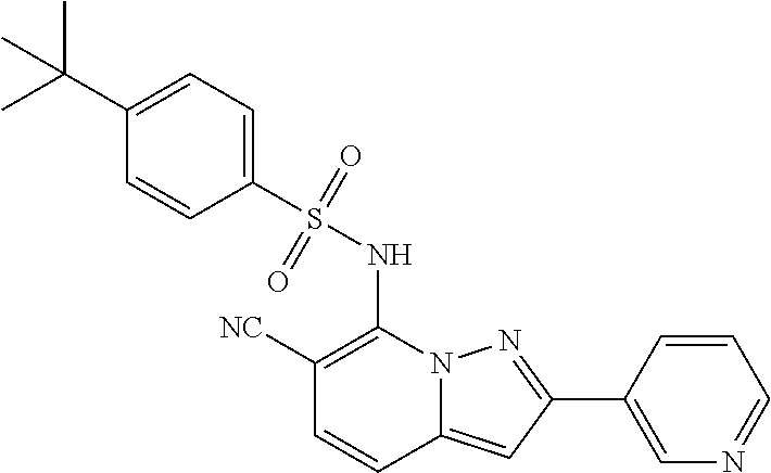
C1([NC])=C(NS(C2=CC=C(C(C)(C)C)C=C2)(=O)=O)N2C(=CC(C3=CN=CC=C3)=N2)C=C1
